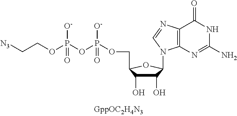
C1(O)C(O)C(COP(OP(OCC[N3])([O-])=O)([O-])=O)OC1N1C2=C(N=C1)C(=O)NC(N)=N2
